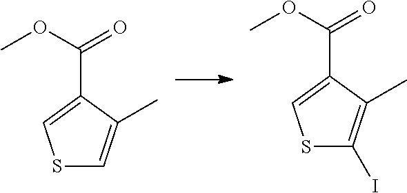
C(C1=CSC=C1C)(OC)=O.C(C1=CSC(I)=C1C)(OC)=O
